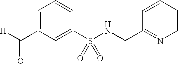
C(C1=CC=CC(S(NCC2=NC=CC=C2)(=O)=O)=C1)([H])=O
